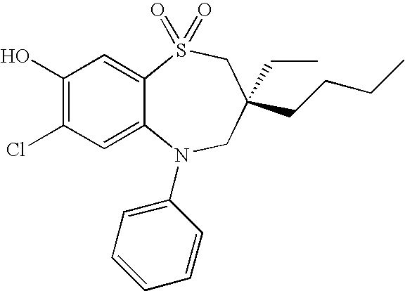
C1(O)=C(Cl)C=C2C(=C1)S(=O)(=O)CC(CCCC)(CC)CN2C1=CC=CC=C1
